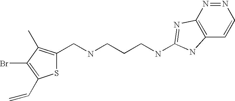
S1C(CNCCCNC2=NC3=C(C=CN=N3)N2)=C(C)C(Br)=C1C=C
